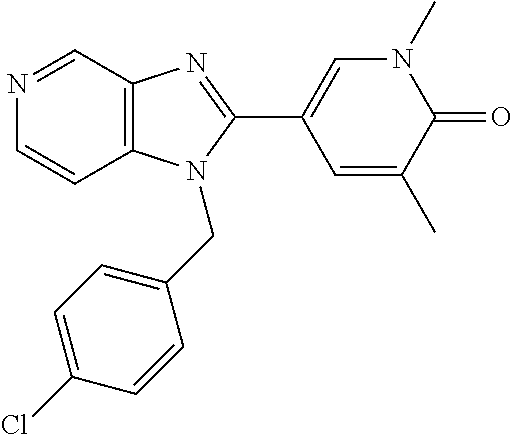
N1=CC2=C(C=C1)N(CC1=CC=C(Cl)C=C1)C(C1=CN(C)C(=O)C(C)=C1)=N2
